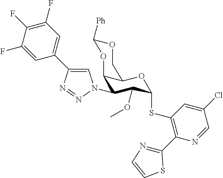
C12C(OC(SC3=C(C4=NC=CS4)N=CC(Cl)=C3)C(OC)C1N1C=C(C3=CC(F)=C(F)C(F)=C3)N=N1)COC([Ph])O2
